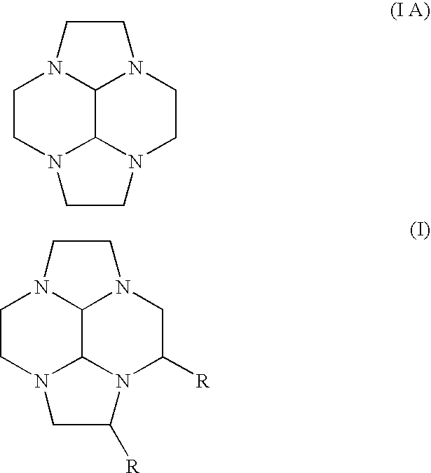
C1CN2C3C4N1CCN4CCN3CC2.C1CN2C3C4N1CCN4CC([R])N3C([R])C2
